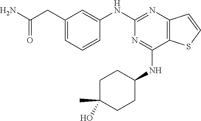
C1(NC2=CC(CC(N)=O)=CC=C2)=NC2=C(C(NC3CCC(O)(C)CC3)=N1)SC=C2
